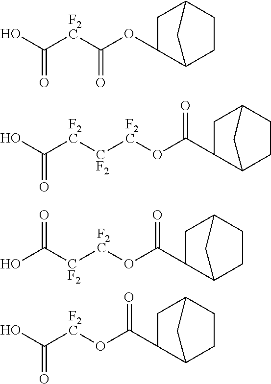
OC([F2C]C(OC1CC2CCC1C2)=O)=O.C([F2C][CF2][F2C]OC(C1CC2CCC1C2)=O)(O)=O.OC([CF2][F2C]OC(C1CC2CCC1C2)=O)=O.OC([F2C]OC(C1CC2CCC1C2)=O)=O
